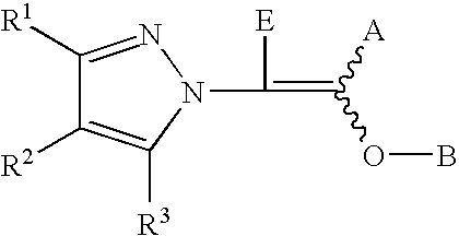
C1([R1])=NN(C(=C([A])OB)[E])C([R3])=C1[R2]
